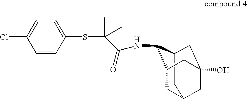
C1C2CC3(O)CC(C(NC(C(SC4=CC=C(Cl)C=C4)(C)C)=O)C1C3)C2
